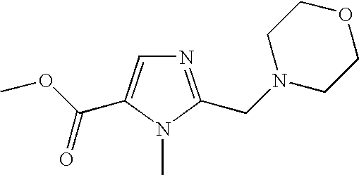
N1=C(CN2CCOCC2)N(C)C(C(OC)=O)=C1
